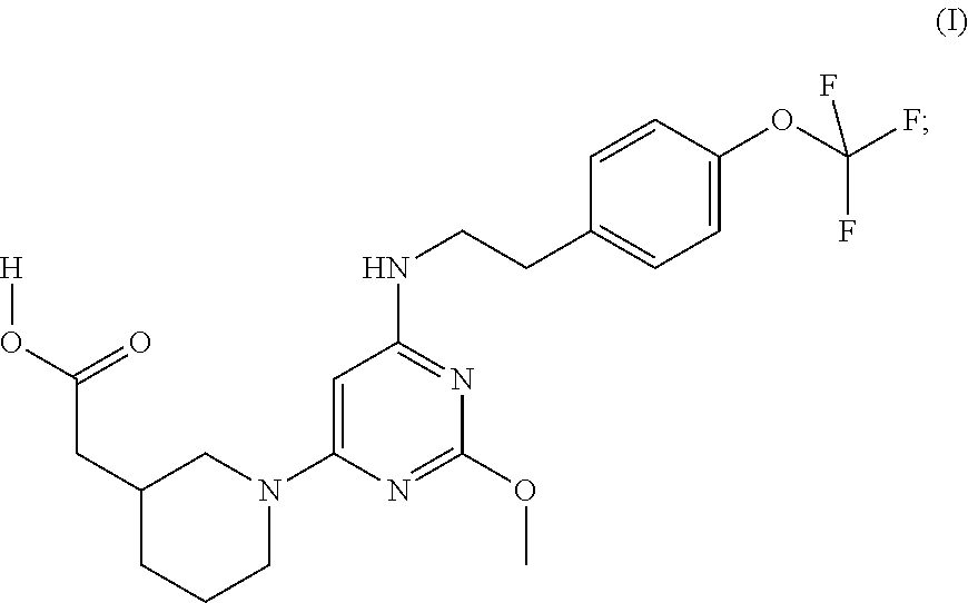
[H]OC(CC1CCCN(C2=CC(NCCC3=CC=C(OC(F)(F)F)C=C3)=NC(OC)=N2)C1)=O
